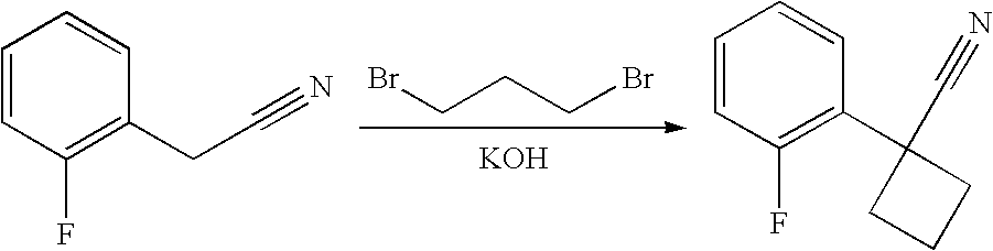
C1=CC(F)=C(CC#N)C=C1.BrCCCBr.[KOH].C1=CC(F)=C(C2(C#N)CCC2)C=C1
